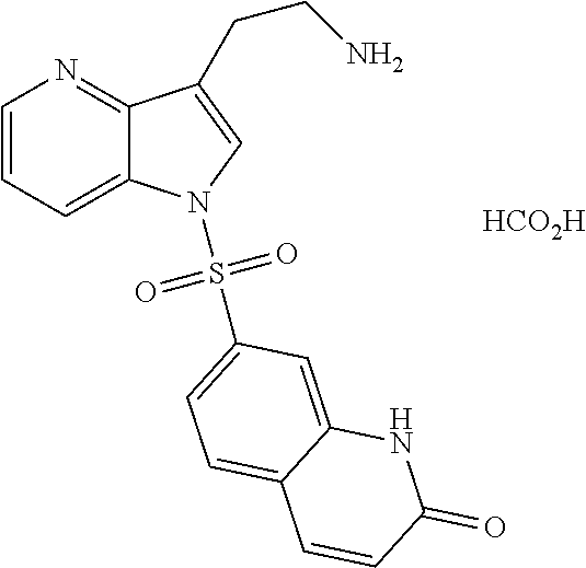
[HCO2H].C1=CC=C2C(=N1)C(CCN)=CN2S(=O)(=O)C1=CC=C2C(=C1)NC(=O)C=C2
